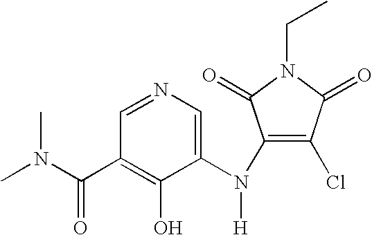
C1=NC=C(N(C2=C(Cl)C(=O)N(CC)C2=O)[H])C(O)=C1C(N(C)C)=O
